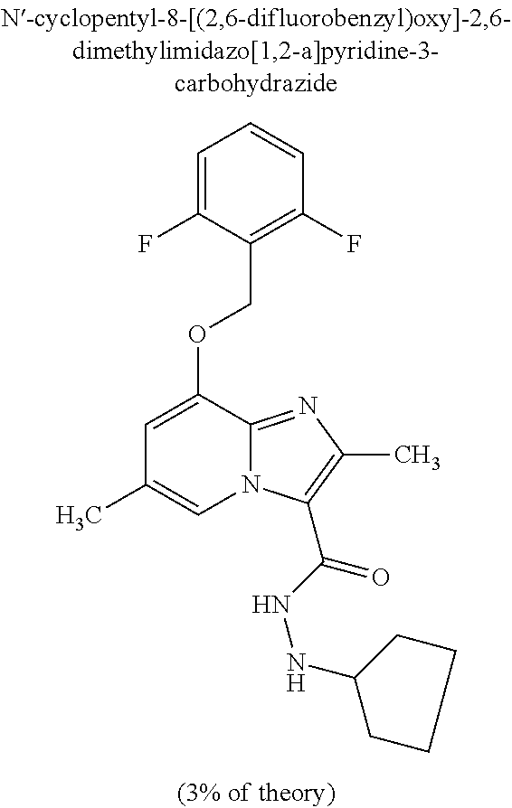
C1=C(F)C(COC2=CC(C)=CN3C2=NC(C)=C3C(NNC2CCCC2)=O)=C(F)C=C1
